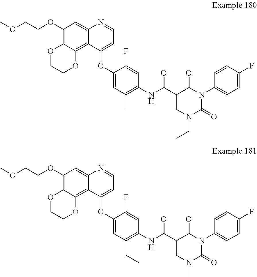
C12=C(OCCOC)C=C3C(=C1OCCO2)C(OC1=CC(C)=C(NC(=O)C2=CN(CC)C(=O)N(C4=CC=C(F)C=C4)C2=O)C=C1F)=CC=N3.C12=C(OCCOC)C=C3C(=C1OCCO2)C(OC1=CC(CC)=C(NC(=O)C2=CN(C)C(=O)N(C4=CC=C(F)C=C4)C2=O)C=C1F)=CC=N3
